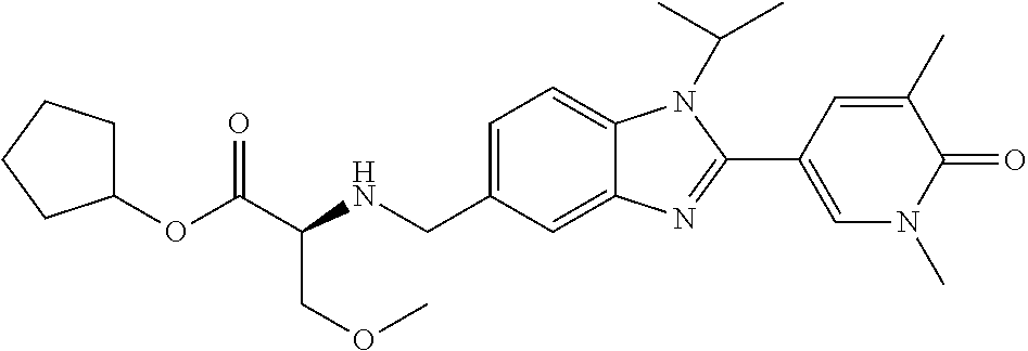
C1=C(CNC(C(OC2CCCC2)=O)COC)C=C2C(=C1)N(C(C)C)C(C1=CN(C)C(=O)C(C)=C1)=N2
